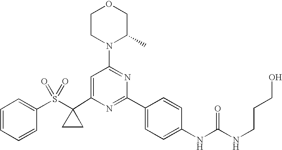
C1(C2(S(C3=CC=CC=C3)(=O)=O)CC2)=CC(N2C(C)COCC2)=NC(C2=CC=C(NC(=O)NCCCO)C=C2)=N1
